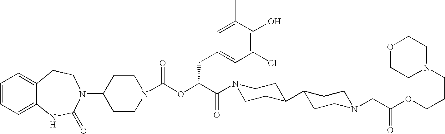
C1=CC=C2C(=C1)CCN(C1CCN(C(OC(C(N3CCC(C4CCN(CC(OCCCN5CCOCC5)=O)CC4)CC3)=O)CC3=CC(Cl)=C(O)C(C)=C3)=O)CC1)C(=O)N2
